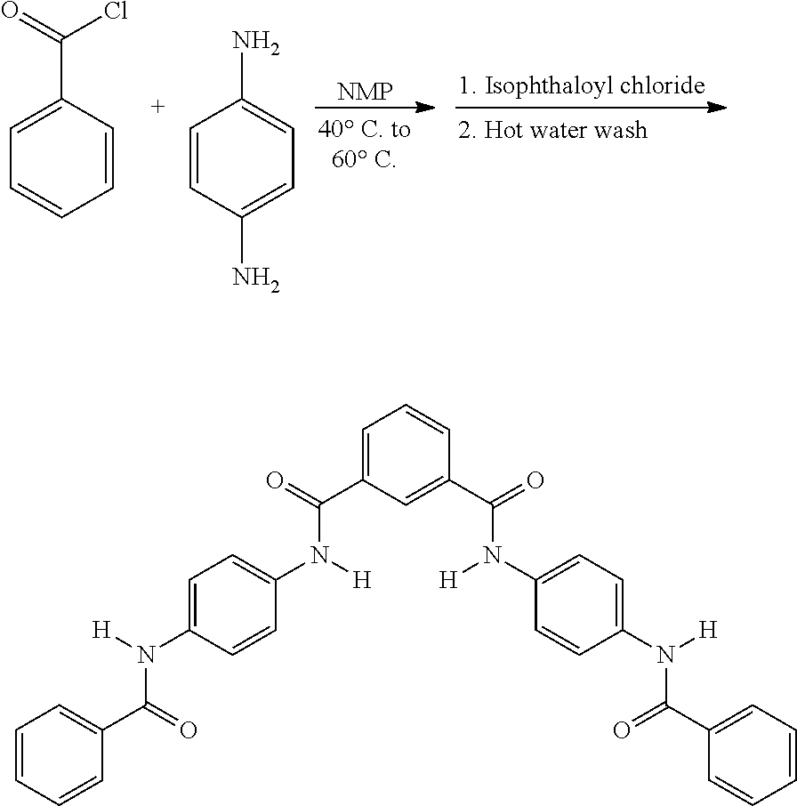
[NMP].C1=CC=CC=C1C(Cl)=O.C1=CC(N)=CC=C1N.C1=C(C(=O)N(C2=CC=C(N([H])C(C3=CC=CC=C3)=O)C=C2)[H])C=C(C(=O)N(C2=CC=C(N([H])C(C3=CC=CC=C3)=O)C=C2)[H])C=C1
